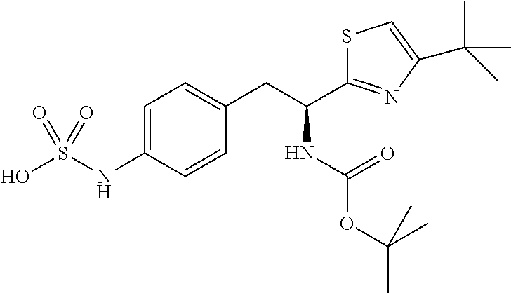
C1=C(NS(O)(=O)=O)C=CC(CC(NC(OC(C)(C)C)=O)C2=NC(C(C)(C)C)=CS2)=C1
